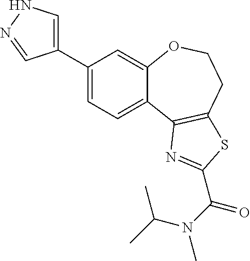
C1(C2=CNN=C2)=CC=C2C(=C1)OCCC1=C2N=C(C(N(C(C)C)C)=O)S1
